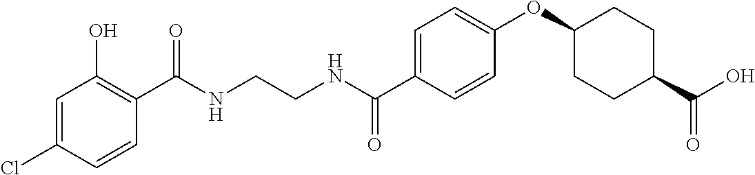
C1(C(NCCNC(C2=CC=C(OC3CCC(C(O)=O)CC3)C=C2)=O)=O)=C(O)C=C(Cl)C=C1
